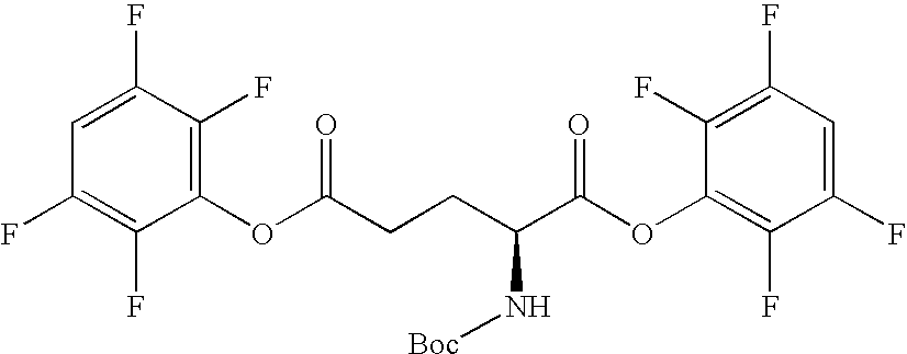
C1(F)=CC(F)=C(F)C(OC(=O)CCC(N[Boc])C(OC2=C(F)C(F)=CC(F)=C2F)=O)=C1F
